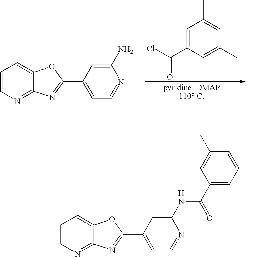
C1=CN=C2C(=C1)OC(C1=CC=NC(NC(=O)C3=CC(C)=CC(C)=C3)=C1)=N2.C1=CN=C2C(=C1)OC(C1=CC=NC(N)=C1)=N2.C1=C(C(Cl)=O)C=C(C)C=C1C
